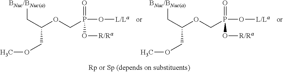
C(C(OCP(O[L/La])(=O)O[R/Ra])COC)[BNuc/BNuc(a)].C(C(OCP(O[L/La])(=O)O[R/Ra])COC)[BNuc/BNuc(a)]
